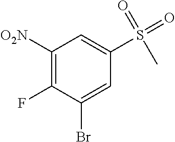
C1([O2N])=C(F)C(Br)=CC(S(=O)(=O)C)=C1
